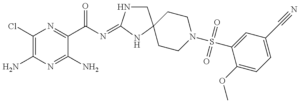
C1(Cl)=C(N)N=C(N)C(C(N=C2NCC3(N2)CCN(S(=O)(=O)C2=CC(C#N)=CC=C2OC)CC3)=O)=N1
